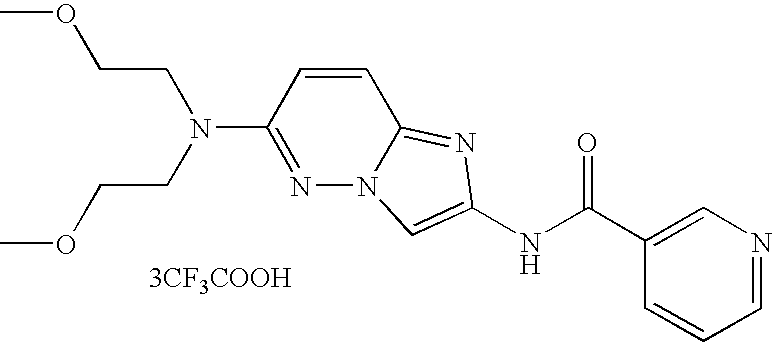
[3CF3COOH].C1=CC=NC=C1C(NC1=CN2N=C(N(CCOC)CCOC)C=CC2=N1)=O
